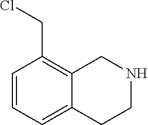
C1=CC=C2C(=C1CCl)CNCC2
